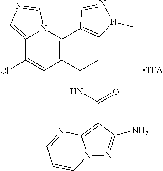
C12=CN=CN1C(C1=CN(C)N=C1)=C(C(C)NC(=O)C1=C3N(N=C1N)C=CC=N3)C=C2Cl
